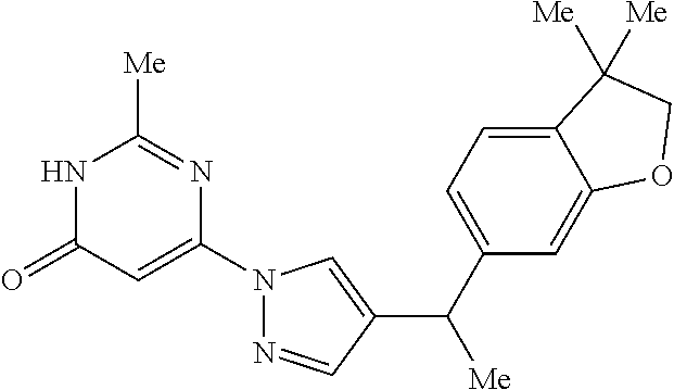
N1C(=O)C=C(N2N=CC(C(C3=CC=C4C(=C3)OCC4([Me])[Me])[Me])=C2)N=C1[Me]
